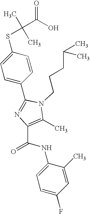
C1(C2=NC(C(NC3=CC=C(F)C=C3C)=O)=C(C)N2CCCC(C)C)=CC=C(SC(C)(C)C(O)=O)C=C1
